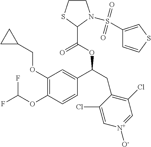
C1(OCC2CC2)=C(OC(F)F)C=CC(C(CC2=C(Cl)C=[N+]([O-])C=C2Cl)OC(C2N(S(=O)(=O)C3=CSC=C3)CCS2)=O)=C1
